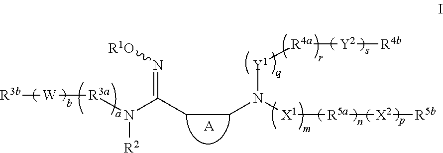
[R3b][W][R3a]N(C(CCN([X1][R5a][X2][R5b])[Y1][R4a][Y2][R4b])=N[R1O])[R2].[A]
